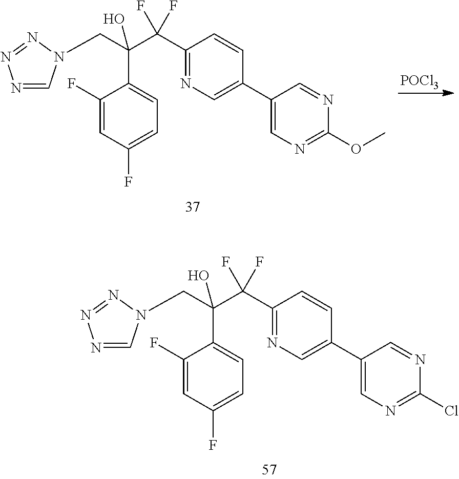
[POCl3].C1(F)=CC(F)=CC=C1C(CN1C=NN=N1)(C(C1=NC=C(C2=CN=C(OC)N=C2)C=C1)(F)F)O.C1(F)=CC(F)=CC=C1C(CN1C=NN=N1)(C(C1=NC=C(C2=CN=C(Cl)N=C2)C=C1)(F)F)O
